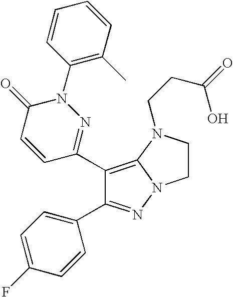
C1(N2C(=O)C=CC(C3=C4N(N=C3C3=CC=C(F)C=C3)CCN4CCC(=O)O)=N2)=C(C)C=CC=C1
